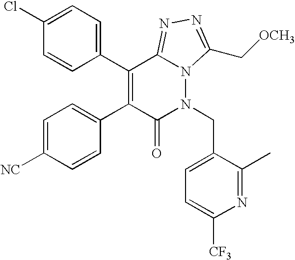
C1=C(Cl)C=CC(C2=C(C3=CC=C([NC])C=C3)C(=O)N(CC3=CC=C([CF3])N=C3C)N3C2=NN=C3C[OCH3])=C1
